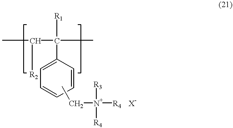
C(C(C1=CC=CC=C1)([R1])C)([R2])C.CC[N+]([R4])([R3])[R4].[X-]
